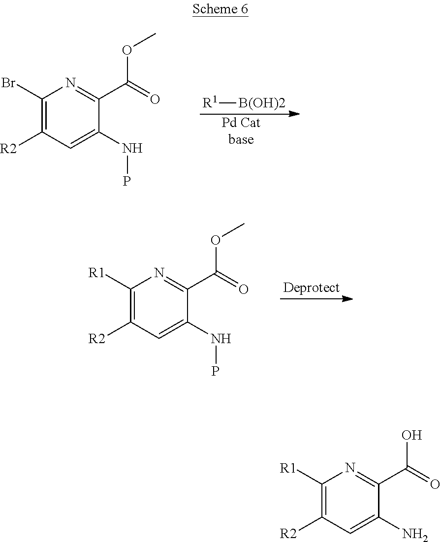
C1(Br)=C([R2])C=C(NP)C(C(=O)OC)=N1.[Pd Catbase].[R1][B(OH)2].C1([R1])=C([R2])C=C(NP)C(C(=O)OC)=N1.C1([R1])=C([R2])C=C(N)C(C(=O)O)=N1
